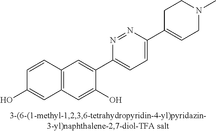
C1=CC2=C(C=C1O)C=C(O)C(C1=CC=C(C3=CCN(C)CC3)N=N1)=C2
